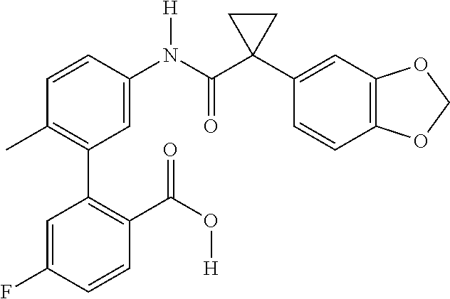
C1=C(N(C(C2(C3=CC4=C(C=C3)OCO4)CC2)=O)[H])C=CC(C)=C1C1=C(C(=O)O[H])C=CC(F)=C1
